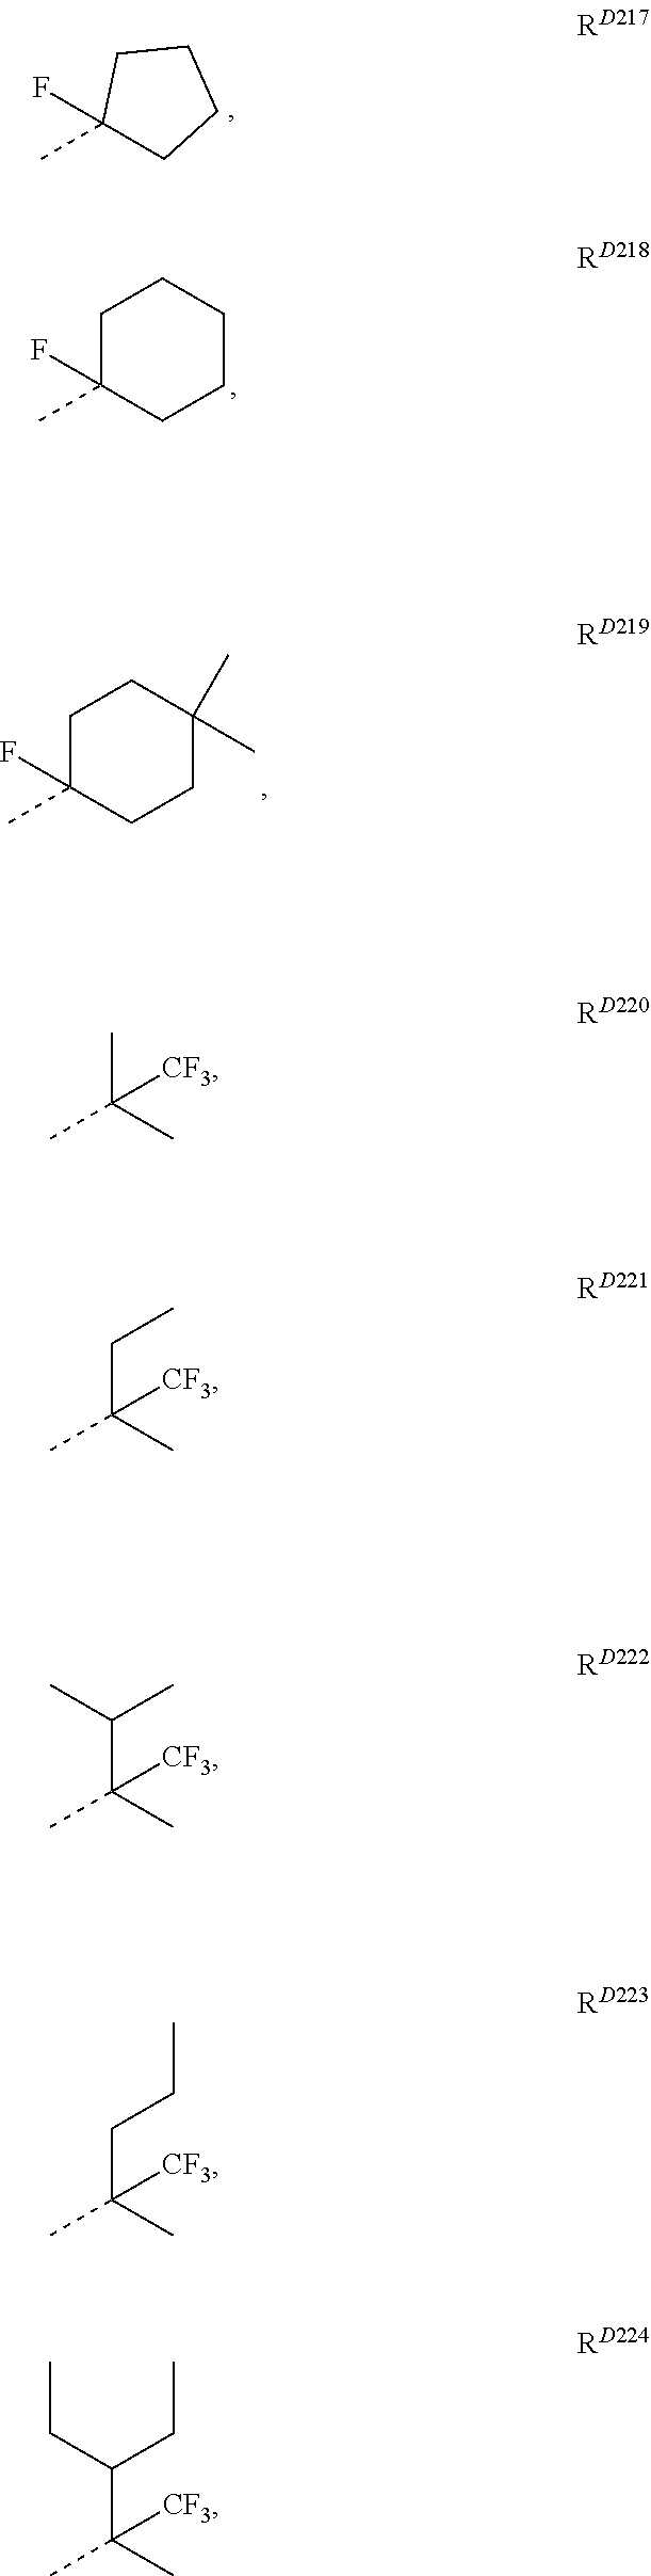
C1(C)(F)CCCC1.C1(C)(F)CCCCC1.C1(C)(F)CCC(C)(C)CC1.C(C)(C)(C)[CF3].C(C)(C)(CC)[CF3].C(C)(C)(C(C)C)[CF3].C(C)(C)(CCC)[CF3].C(C)(C)(C(CC)CC)[CF3]
